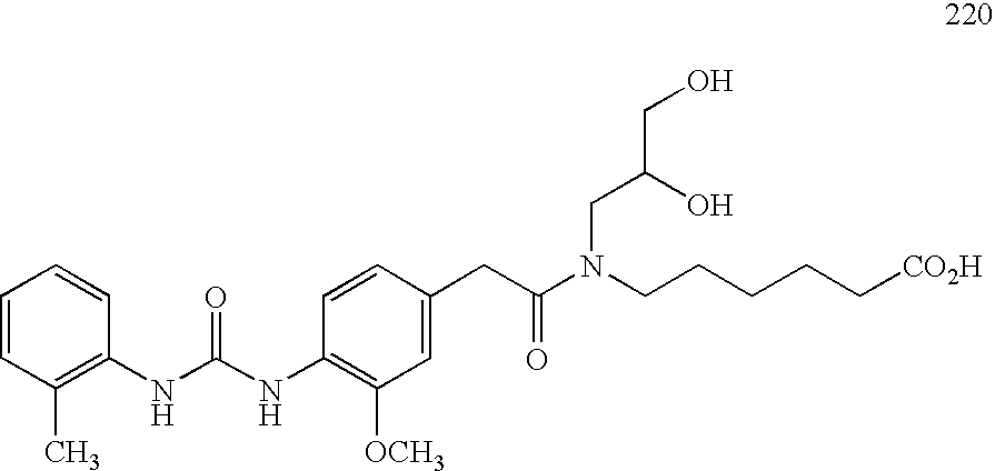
C1(NC(NC2=C([OCH3])C=C(CC(N(CCCCC[CO2H])CC(O)CO)=O)C=C2)=O)=C(C)C=CC=C1
